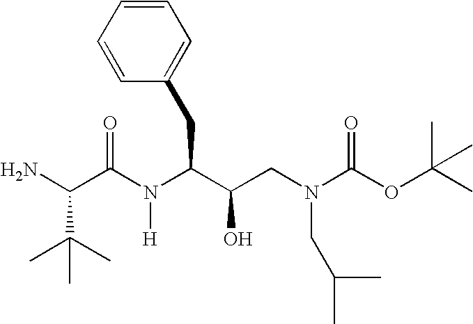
C(C(N(C(C(CN(C(OC(C)(C)C)=O)CC(C)C)O)CC1=CC=CC=C1)[H])=O)(N)C(C)(C)C
